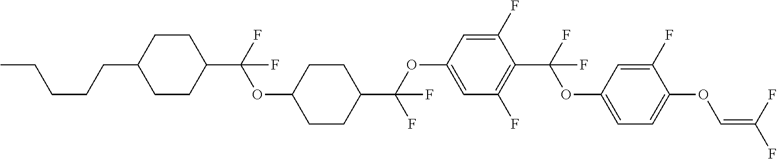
C1CC(C(F)(OC2CCC(C(OC3=CC(F)=C(C(F)(OC4=CC=C(OC=C(F)F)C(F)=C4)F)C(F)=C3)(F)F)CC2)F)CCC1CCCCC
